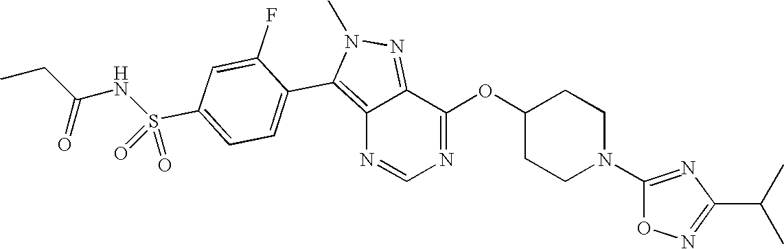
C12=C(C3=CC=C(S(NC(CC)=O)(=O)=O)C=C3F)N(C)N=C1C(OC1CCN(C3=NC(C(C)C)=NO3)CC1)=NC=N2
